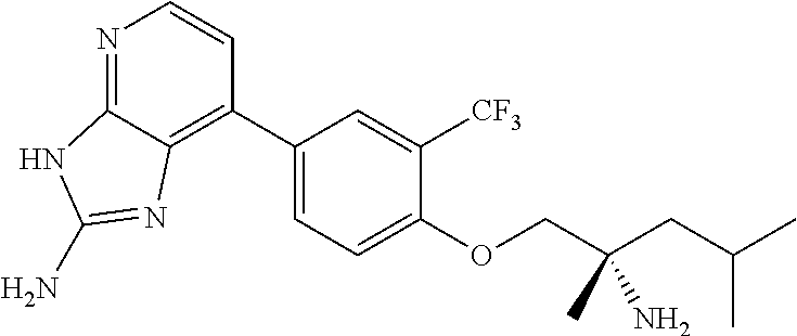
C1(C2=C3C(=NC=C2)NC(N)=N3)=CC=C(OCC(CC(C)C)(C)N)C([CF3])=C1
